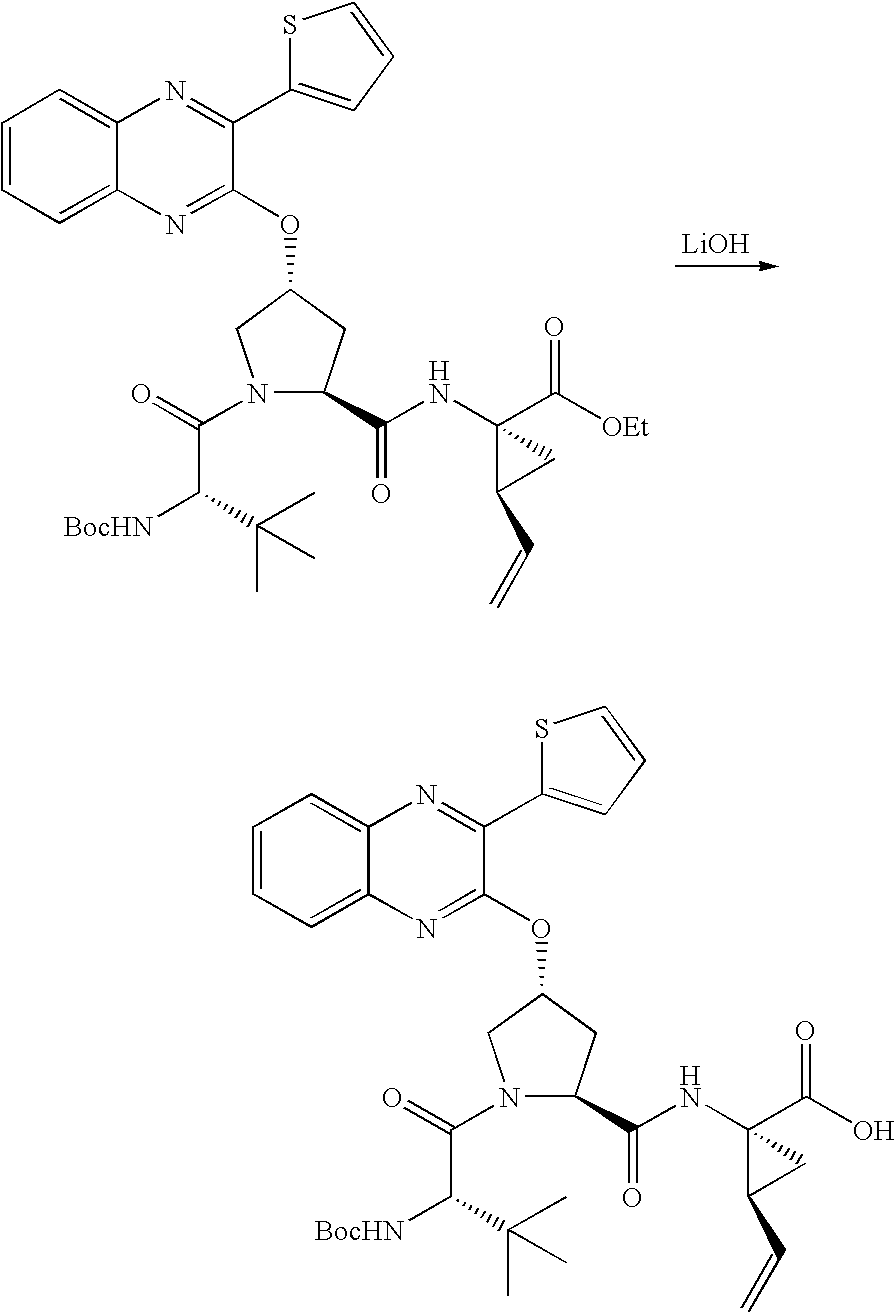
C1=CC=C2C(=C1)N=C(C1=CC=CS1)C(OC1CC(C(NC3(C([OEt])=O)C(C=C)C3)=O)N(C(=O)C(C(C)(C)C)[BocHN])C1)=N2.[LiOH].C1=CC=C2C(=C1)N=C(C1=CC=CS1)C(OC1CC(C(NC3(C(O)=O)C(C=C)C3)=O)N(C(=O)C(C(C)(C)C)[BocHN])C1)=N2
